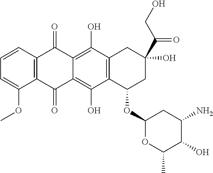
C12=C(C=CC=C1OC)C(=O)C1=C(O)C3=C(C(O)=C1C2=O)C(OC1OC(C)C(O)C(N)C1)CC(C(CO)=O)(O)C3
